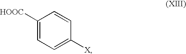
C1([HOOC])=CC=C([X])C=C1
